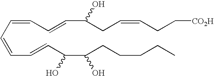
C(C=CC=CC(C(CCCCC)O)O)=CC=CC(CC=CCC[CO2H])O
